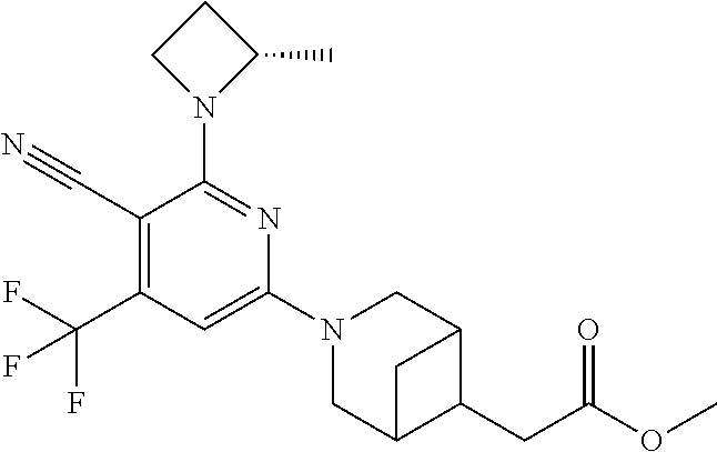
C1(C#N)=C(C(F)(F)F)C=C(N2CC3C(CC(OC)=O)C(C2)C3)N=C1N1C(C)CC1
